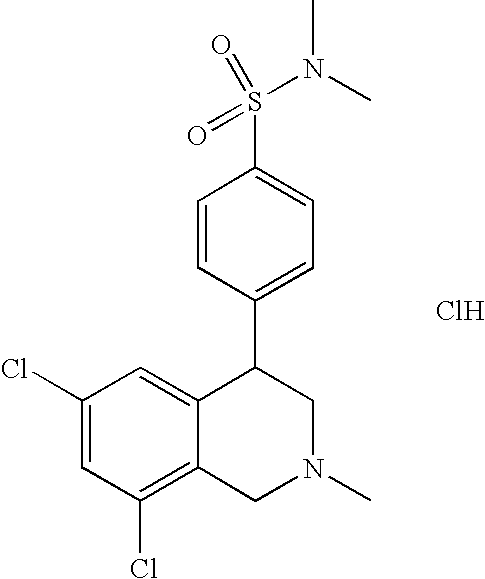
C1(Cl)=C2C(=CC(Cl)=C1)C(C1=CC=C(S(N(C)C)(=O)=O)C=C1)CN(C)C2.Cl
